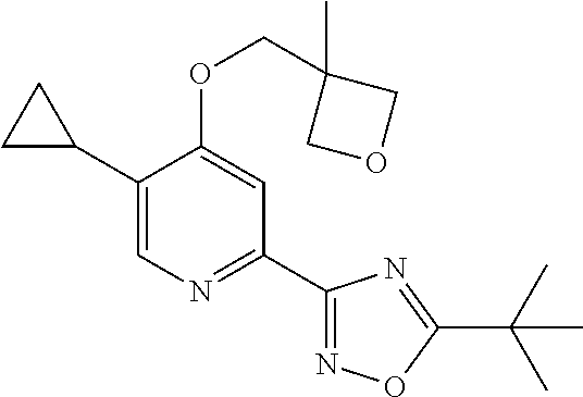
C1(C2CC2)=CN=C(C2=NOC(C(C)(C)C)=N2)C=C1OCC1(C)COC1
